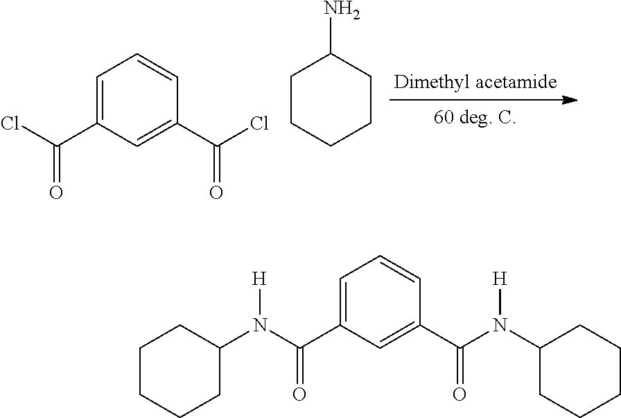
C1=C(C(Cl)=O)C=C(C(Cl)=O)C=C1.C1CCCCC1N.C1CCCC(N(C(C2=CC=CC(C(N(C3CCCCC3)[H])=O)=C2)=O)[H])C1
